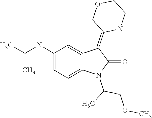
O(C)CC(C)N1C(=O)C(=C2COCCN2)C2=CC(NC(C)C)=CC=C12
